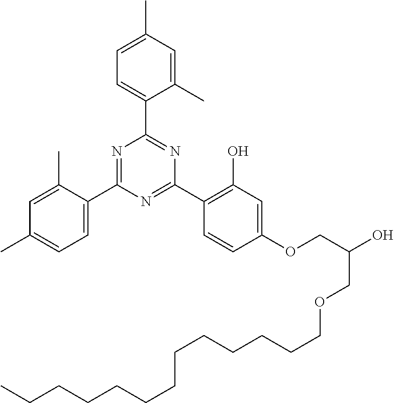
N1=C(C2=CC=C(C)C=C2C)N=C(C2=C(O)C=C(OCC(O)COCCCCCCCCCCCCC)C=C2)N=C1C1=CC=C(C)C=C1C
